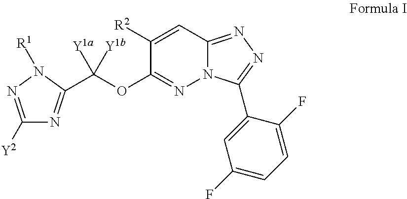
C1([Y2])=NN([R1])C(C(OC2=NN3C(=NN=C3C3=CC(F)=CC=C3F)C=C2[R2])([Y1a])[Y1b])=N1
